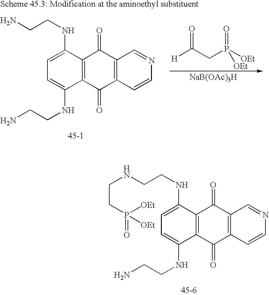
NCCNC1=CC=C(NCCN)C2=C1C(=O)C1=C(C2=O)C=CN=C1.O=C(CP([OEt])(=O)[OEt])[H].[NaB(OAc)3H].N(CCNC1=CC=C(NCCN)C2=C1C(=O)C1=C(C2=O)C=CN=C1)CCP([OEt])(=O)[OEt]
